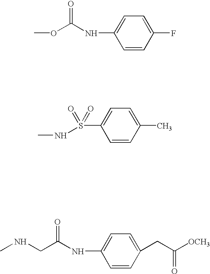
N(C(OC)=O)C1=CC=C(F)C=C1.S(C1=CC=C(C)C=C1)(=O)(=O)NC.N(C(CNC)=O)C1=CC=C(CC([OCH3])=O)C=C1
